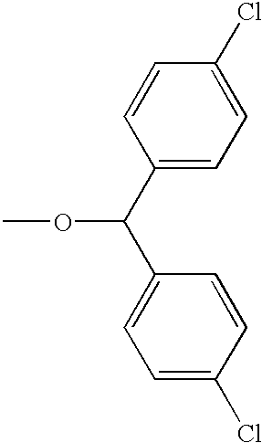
C1(C(C2=CC=C(Cl)C=C2)OC)=CC=C(Cl)C=C1
